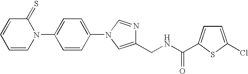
C1=CC=CN(C2=CC=C(N3C=NC(CNC(=O)C4=CC=C(Cl)S4)=C3)C=C2)C1=S
